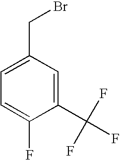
C1=C(CBr)C=C(C(F)(F)F)C(F)=C1
